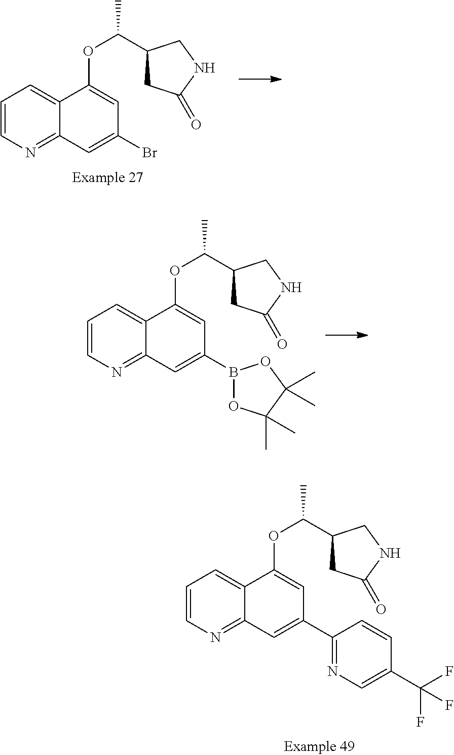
C1=CN=C2C(=C1)C(OC(C1CC(=O)NC1)C)=CC(Br)=C2.C1=CN=C2C(=C1)C(OC(C1CC(=O)NC1)C)=CC(C1=NC=C(C(F)(F)F)C=C1)=C2.C1=CN=C2C(=C1)C(OC(C1CC(=O)NC1)C)=CC(B1OC(C)(C)C(C)(C)O1)=C2
